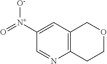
C12=C(C=C([N+](=O)[O-])C=N1)COCC2
